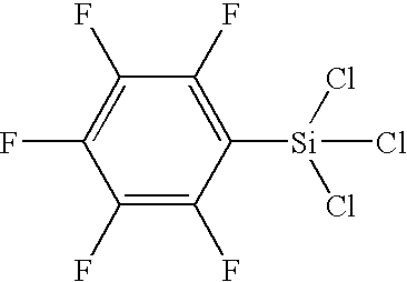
C1(F)=C(F)C(F)=C(F)C(F)=C1[Si](Cl)(Cl)Cl
